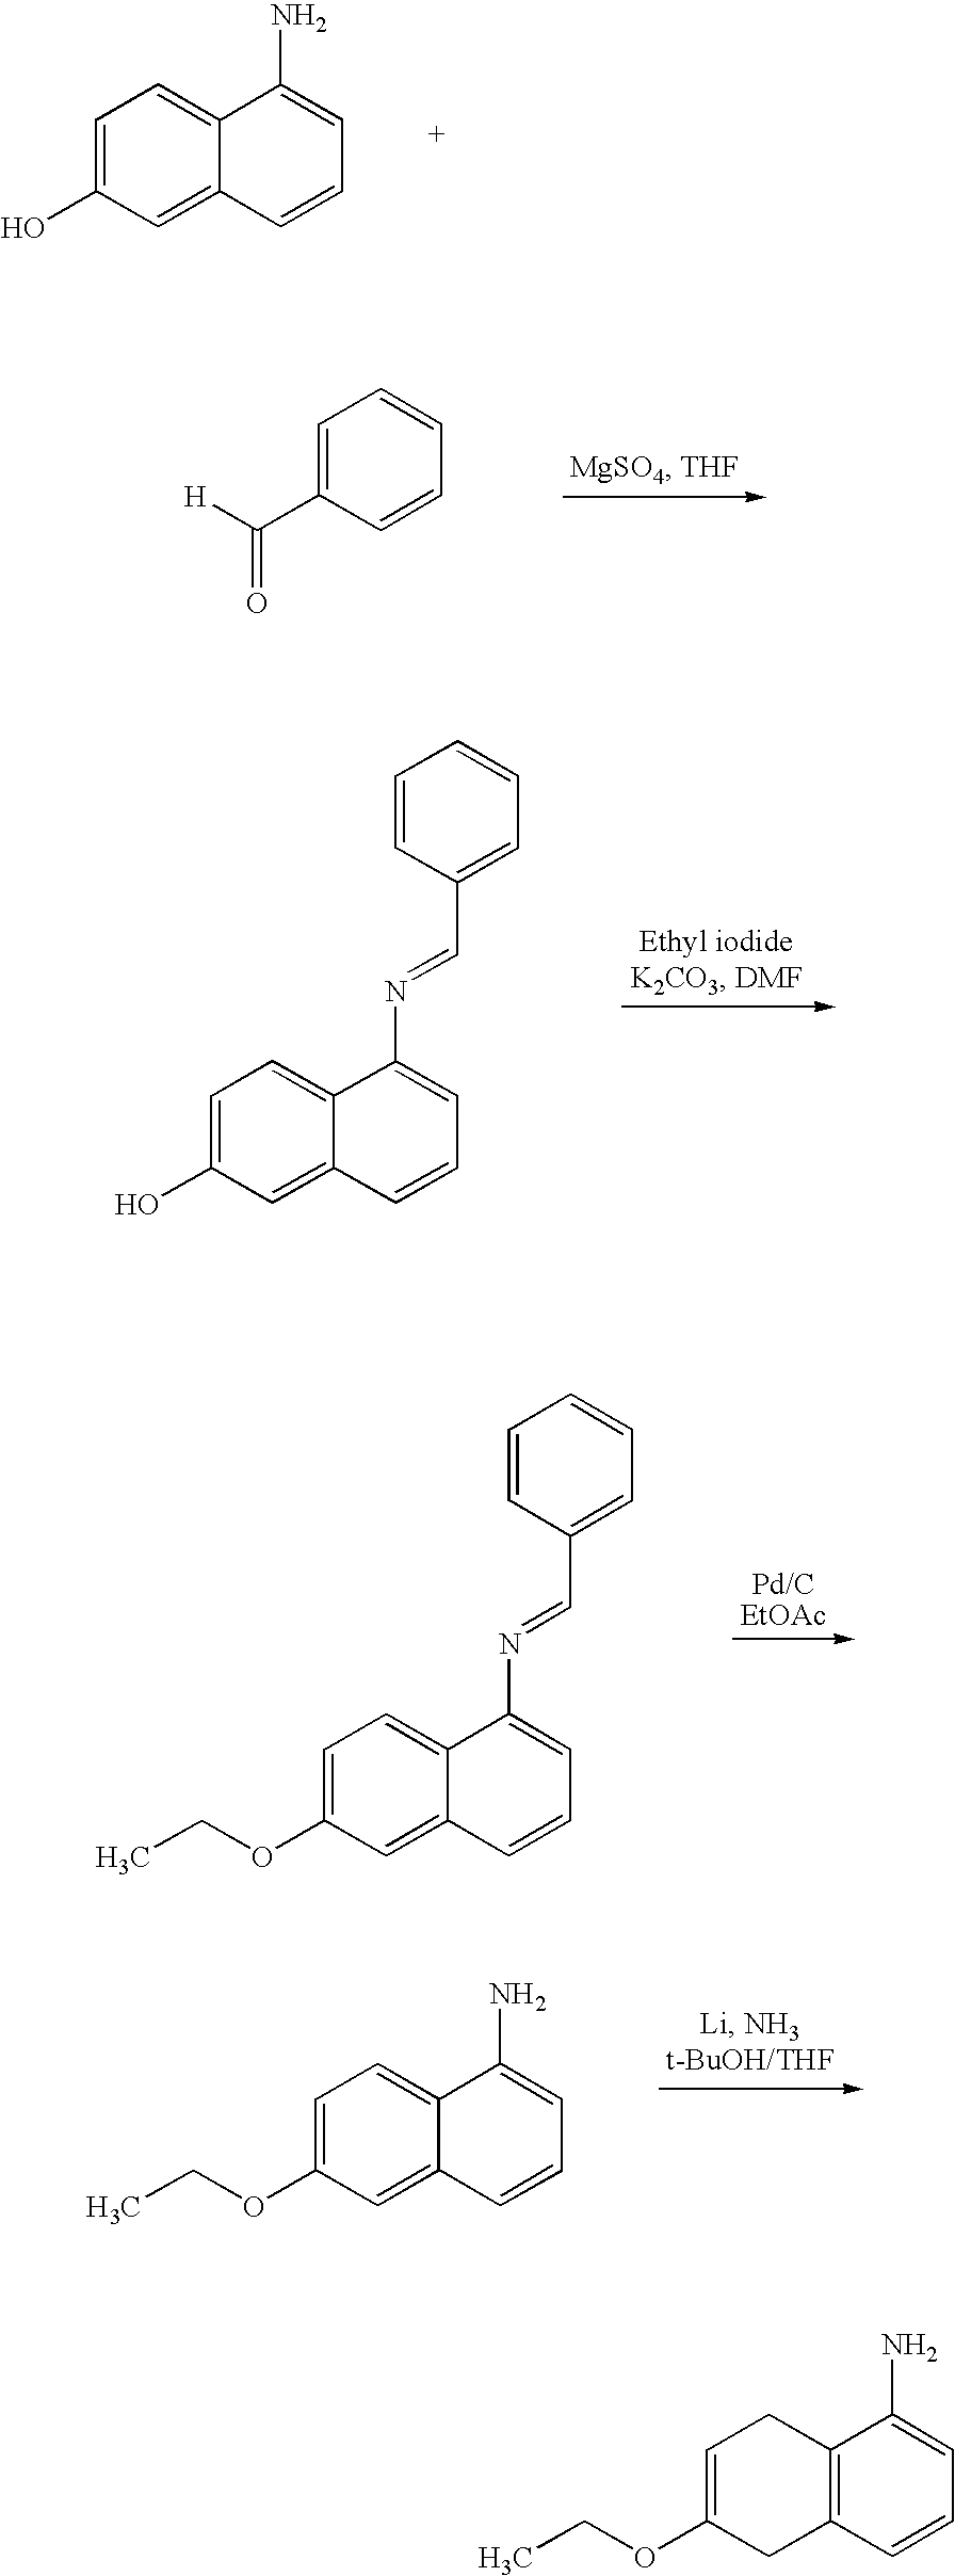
C1=C(O)C=C2C(=C1)C(N)=CC=C2.C1=C(C([H])=O)C=CC=C1.C1=C(O)C=C2C(=C1)C(N=CC1=CC=CC=C1)=CC=C2.C1=C(OCC)C=C2C(=C1)C(N=CC1=CC=CC=C1)=CC=C2.C1=C(OCC)C=C2C(=C1)C(N)=CC=C2.C1=C(OCC)CC2=C(C1)C(N)=CC=C2
